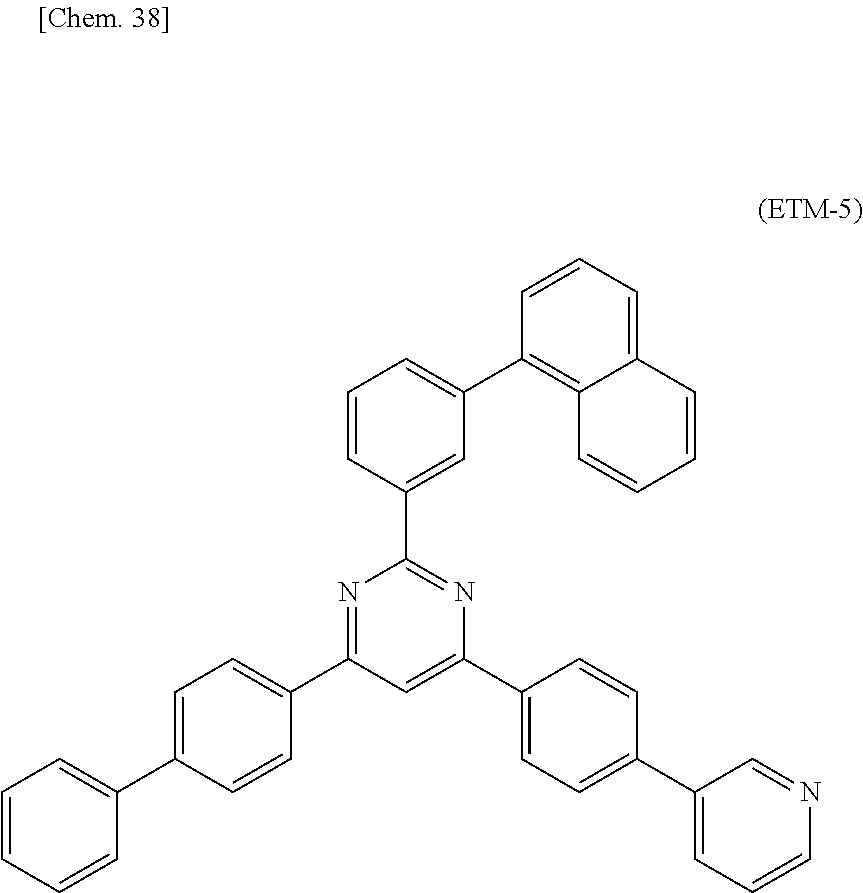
C1=CC=CC(C2=CC=C(C3=NC(C4=CC(C5=C6C(=CC=C5)C=CC=C6)=CC=C4)=NC(C4=CC=C(C5=CC=CN=C5)C=C4)=C3)C=C2)=C1
